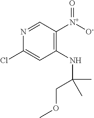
C1=NC(Cl)=CC(NC(COC)(C)C)=C1[N+]([O-])=O
